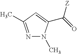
N1=C(C)C=C(C([Z])=O)N1C
